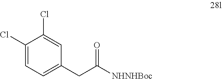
C1=C(CC(=O)[NHNHBoc])C=C(Cl)C(Cl)=C1
